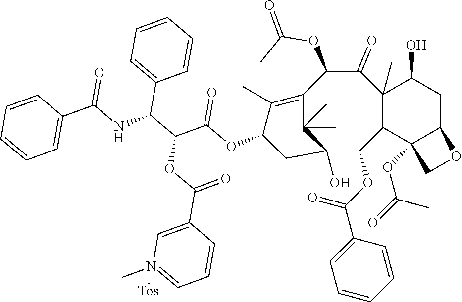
C1(=O)C(OC(=O)C)C2=C(C)C(OC(C(C(NC(C3=CC=CC=C3)=O)C3=CC=CC=C3)OC(C3=C[N+](C)=CC=C3)=O)=O)CC(O)(C2(C)C)C(OC(C2=CC=CC=C2)=O)C2C1(C)C(O)CC1C2(OC(=O)C)CO1
